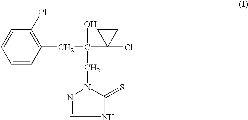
C1=CC=CC(CC(C2(Cl)CC2)(CN2N=CNC2=S)O)=C1Cl
